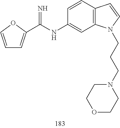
C1=CC2=C(C=C1NC(=N)C1=CC=CO1)N(CCCN1CCOCC1)C=C2
